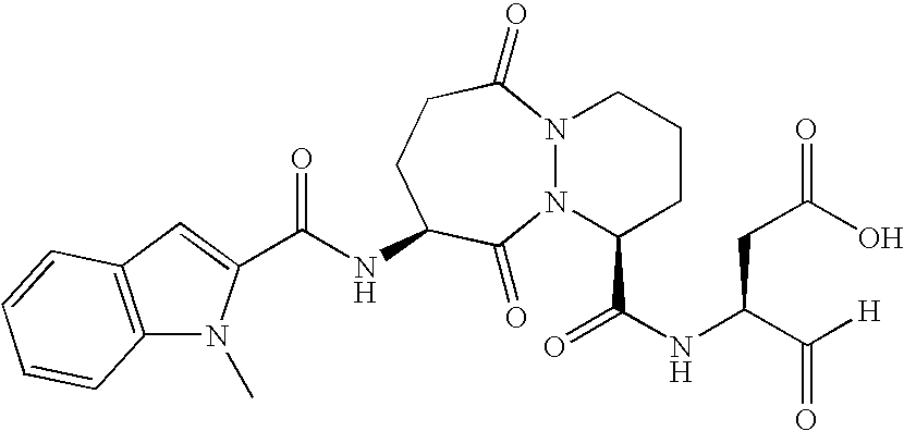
C(NC1CCC(=O)N2N(C1=O)C(C(NC(C([H])=O)CC(O)=O)=O)CCC2)(=O)C1=CC2=C(N1C)C=CC=C2
